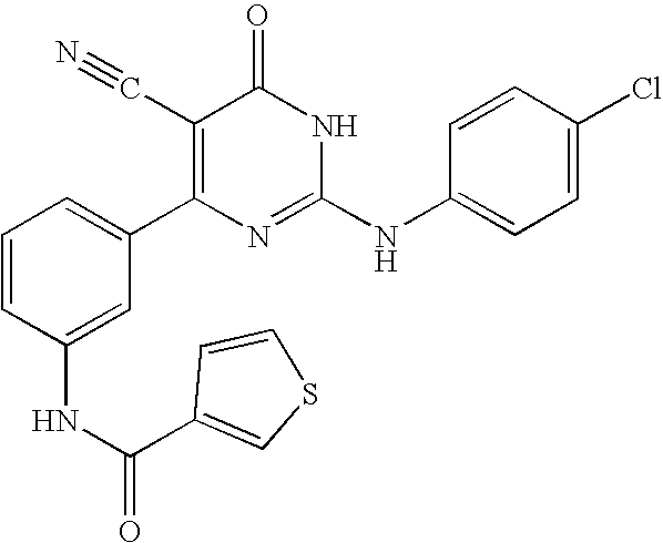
C1(NC(=O)C2=CSC=C2)=CC(C2=C(C#N)C(=O)NC(NC3=CC=C(Cl)C=C3)=N2)=CC=C1
